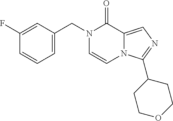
C1(CN2C=CN3C(=CN=C3C3CCOCC3)C2=O)=CC=CC(F)=C1
